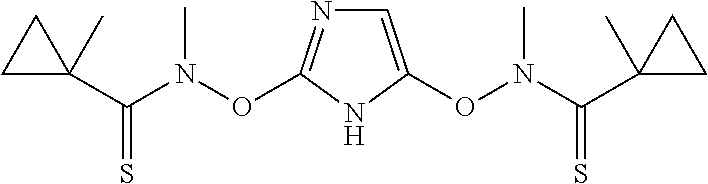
C1=C(ON(C(C2(C)CC2)=S)C)NC(ON(C(C2(C)CC2)=S)C)=N1
